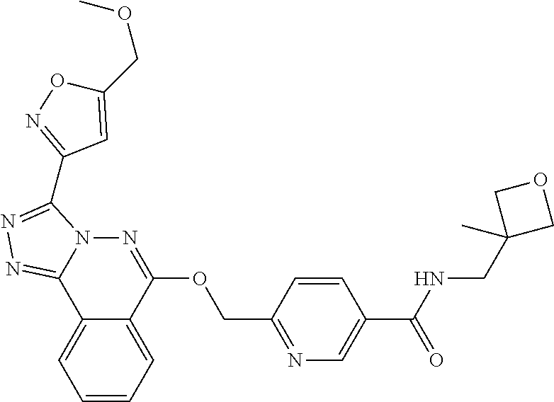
C1=CC=C2C(=C1)C1=NN=C(C3=NOC(COC)=C3)N1N=C2OCC1=NC=C(C(=O)NCC2(C)COC2)C=C1
